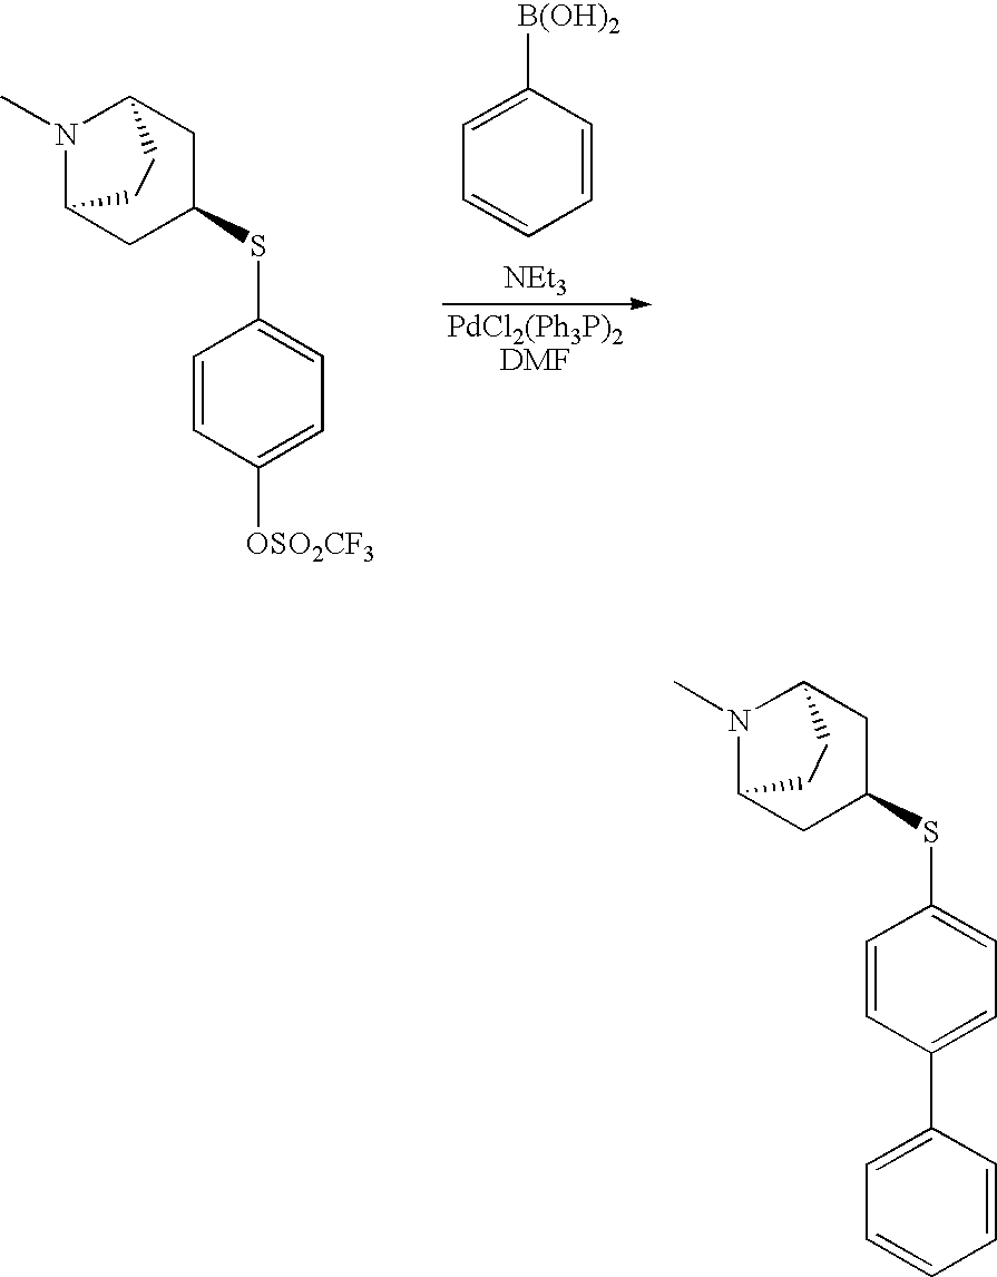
N1(C)C2CC(SC3=CC=C([OSO2CF3])C=C3)CC1CC2.C1=C([B(OH)2])C=CC=C1.[NEt3].N1(C)C2CC(SC3=CC=C(C4=CC=CC=C4)C=C3)CC1CC2
